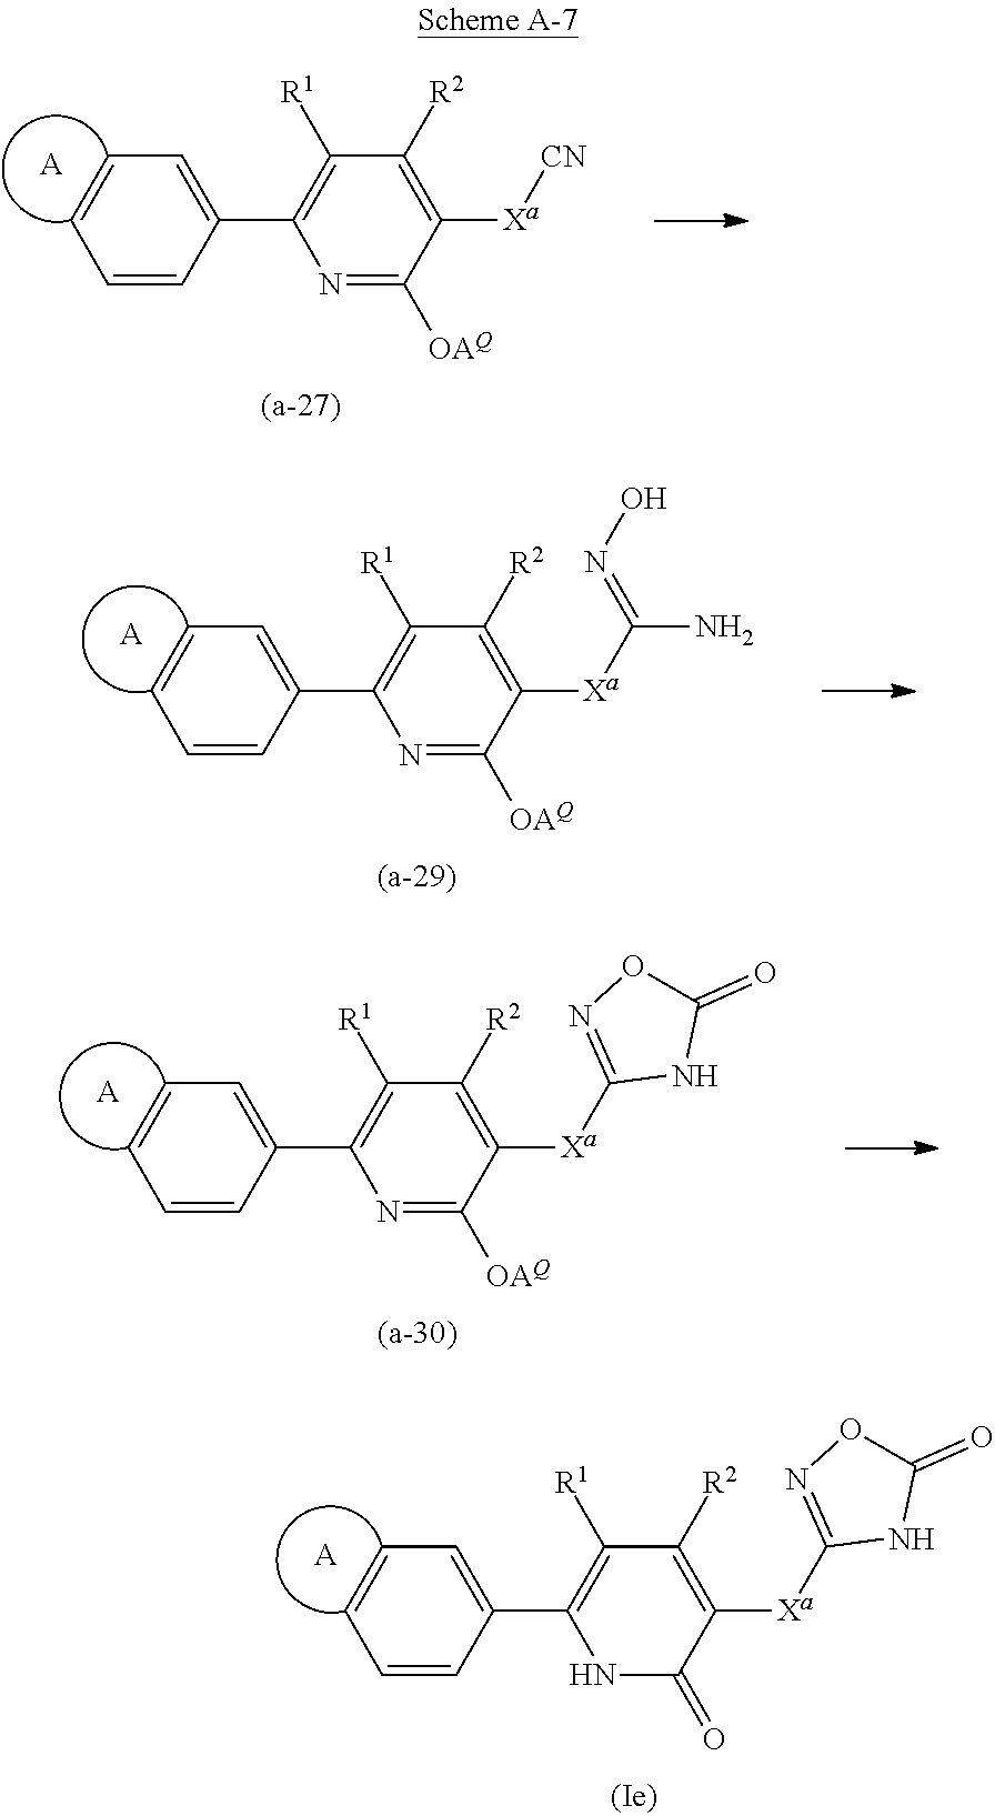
[A].C1=CC(C2=C([R1])C([R2])=C([Xa][CN])C([OAQ])=N2)=CC=C1.[A].C1=CC(C2=C([R1])C([R2])=C([Xa]C(N)=NO)C([OAQ])=N2)=CC=C1.[A].C1=CC(C2=C([R1])C([R2])=C([Xa]C3=NOC(=O)N3)C([OAQ])=N2)=CC=C1.[A].C1=CC(C2=C([R1])C([R2])=C([Xa]C3=NOC(=O)N3)C(=O)N2)=CC=C1
